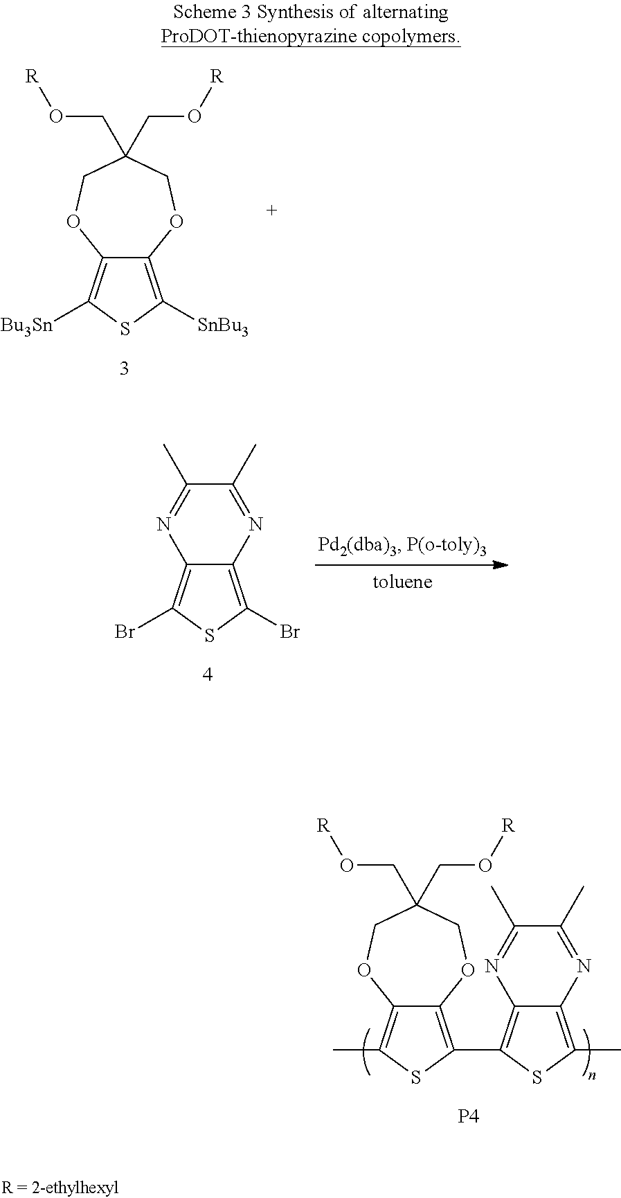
N1=C(C)C(C)=NC2=C(Br)SC(Br)=C12.C12=C(C3=C4C(=C(C)S3)N=C(C)C(C)=N4)SC(C)=C1OCC(CO[R])(CO[R])CO2.[P4].C12=C([SnBu3])SC([Bu3Sn])=C1OCC(CO[R])(CO[R])CO2
